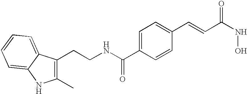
C1(C)=C(CCNC(C2=CC=C(C=CC(=O)NO)C=C2)=O)C2=CC=CC=C2N1
